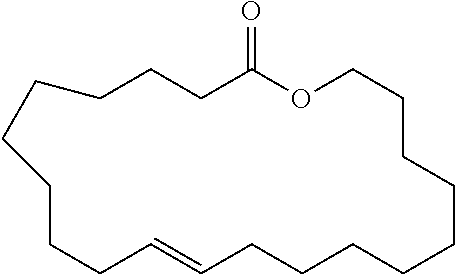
C1CCC(=O)OCCCCCCCCCC=CCCCCC1
